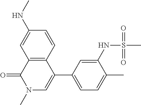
C1=C(NC)C=CC2=C1C(=O)N(C)C=C2C1=CC=C(C)C(NS(C)(=O)=O)=C1
